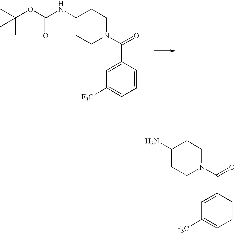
CC(OC(NC1CCN(C(=O)C2=CC([F3C])=CC=C2)CC1)=O)(C)C.NC1CCN(C(=O)C2=CC([F3C])=CC=C2)CC1
